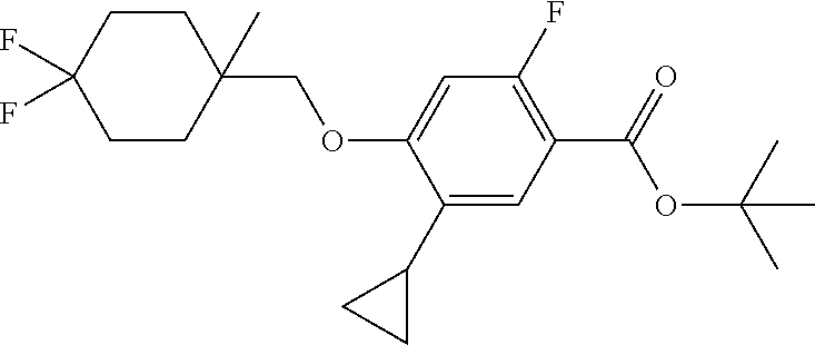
C1(COC2=CC(F)=C(C(=O)OC(C)(C)C)C=C2C2CC2)(C)CCC(F)(F)CC1
